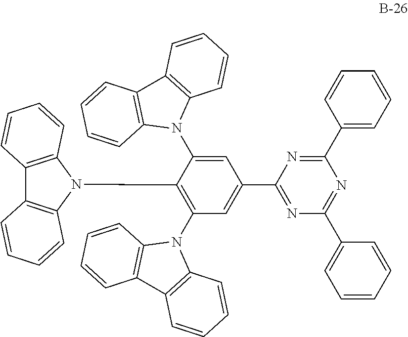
C1=C(N2C3=C(C4=C2C=CC=C4)C=CC=C3)C(N2C3=C(C4=C2C=CC=C4)C=CC=C3)=C(N2C3=C(C4=C2C=CC=C4)C=CC=C3)C=C1C1=NC(C2=CC=CC=C2)=NC(C2=CC=CC=C2)=N1
